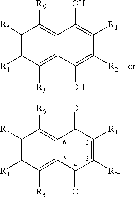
C12=C([R6])C([R5])=C([R4])C([R3])=C1C(=O)C([R2])=C([R1])C2=O.C1([R5])=C([R4])C([R3])=C2C(=C1[R6])C(O)=C([R1])C([R2])=C2O
